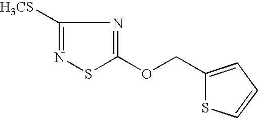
[H3CS]C1=NSC(OCC2=CC=CS2)=N1
